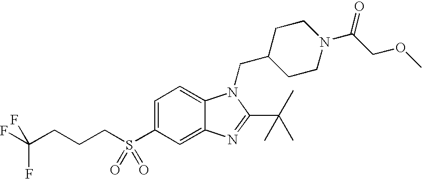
C1=C(S(CCCC(F)(F)F)(=O)=O)C=C2C(=C1)N(CC1CCN(C(COC)=O)CC1)C(C(C)(C)C)=N2
